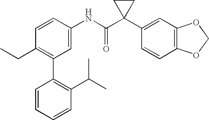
C1=CC(NC(C2(C3=CC4=C(C=C3)OCO4)CC2)=O)=CC(C2=C(C(C)C)C=CC=C2)=C1CC
